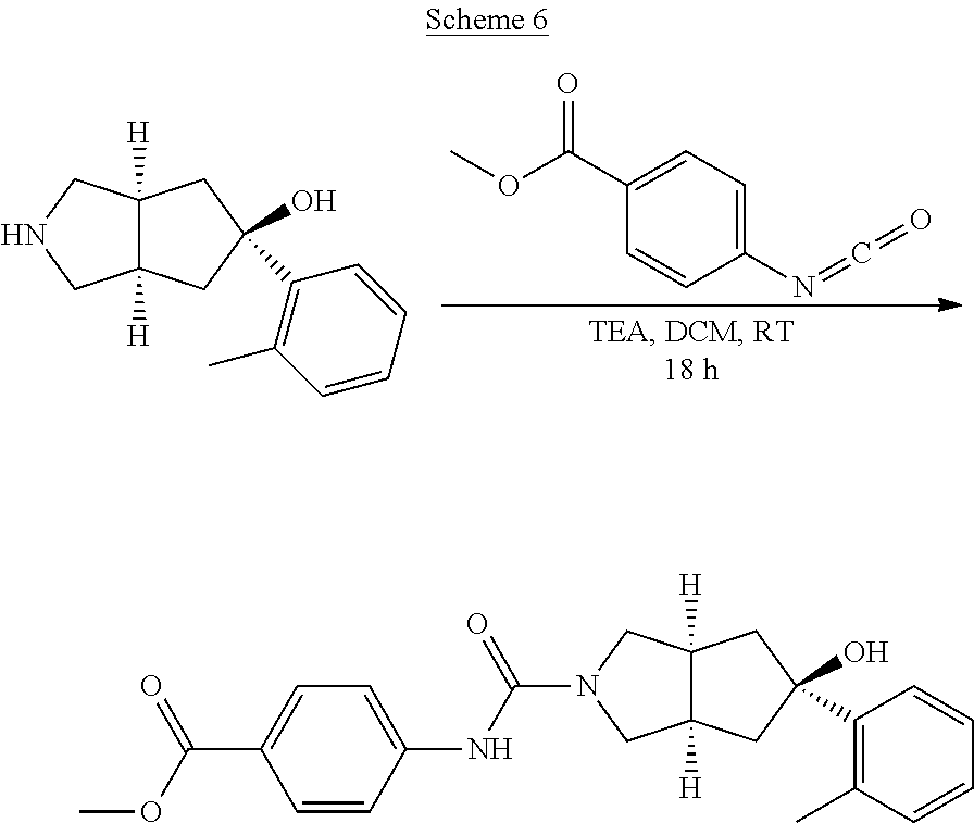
C12([H])C([H])(CNC1)CC(O)(C1=C(C)C=CC=C1)C2.C1(N=C=O)=CC=C(C(OC)=O)C=C1.C12([H])C([H])(CN(C(NC3=CC=C(C(OC)=O)C=C3)=O)C1)CC(O)(C1=C(C)C=CC=C1)C2
